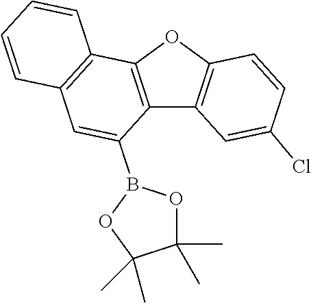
C12=C(OC3=C1C=C(Cl)C=C3)C1=C(C=C2B2OC(C)(C)C(C)(C)O2)C=CC=C1
